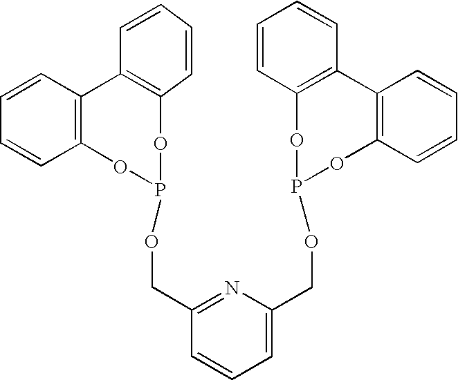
C1=CC=CC2=C1C1=C(C=CC=C1)OP(OCC1=NC(COP3OC4=C(C=CC=C4)C4=C(O3)C=CC=C4)=CC=C1)O2
